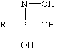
[R]P([OH])(=NO)O
